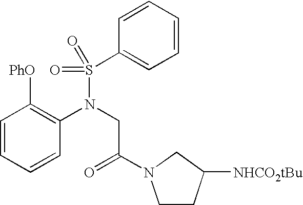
C1=CC=CC(N(CC(=O)N2CCC([NHCO2tBu])C2)S(C2=CC=CC=C2)(=O)=O)=C1[PhO]
